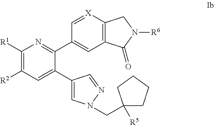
C1=[X]C2=C(C=C1C1=NC([R1])=C([R2])C=C1C1=CN(CC3([R5])CCCC3)N=C1)C(=O)N([R6])C2
